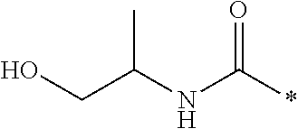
OCC(NC(*)=O)C
